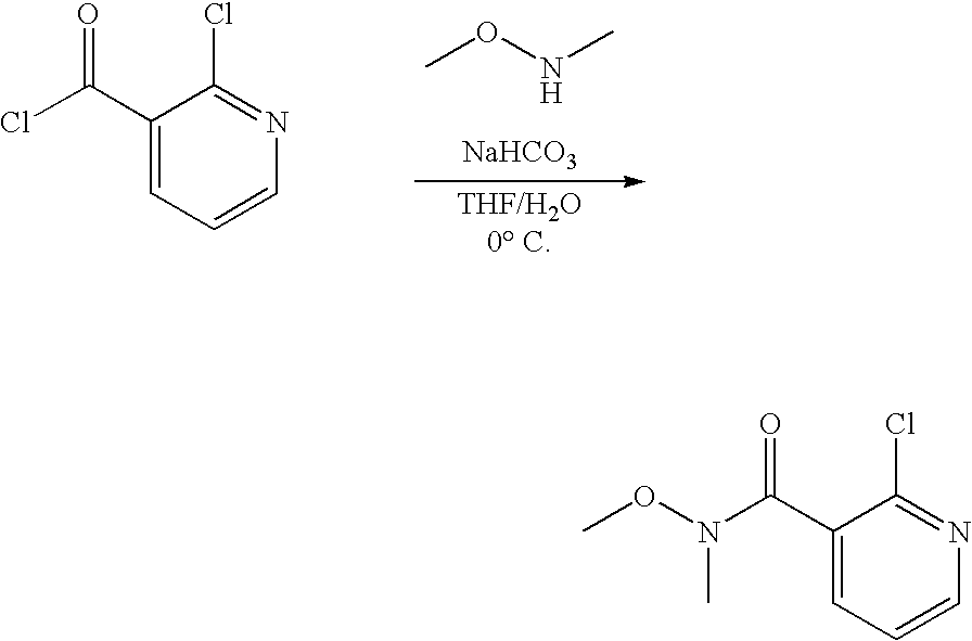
CONC.[NaHCO3].ClC(C1=CC=CN=C1Cl)=O.CON(C(C1=CC=CN=C1Cl)=O)C
